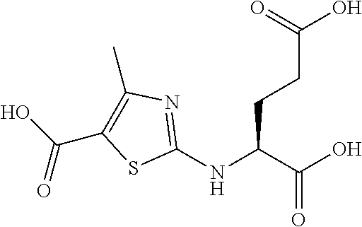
N(C1=NC(C)=C(C(=O)O)S1)C(CCC(=O)O)C(=O)O
